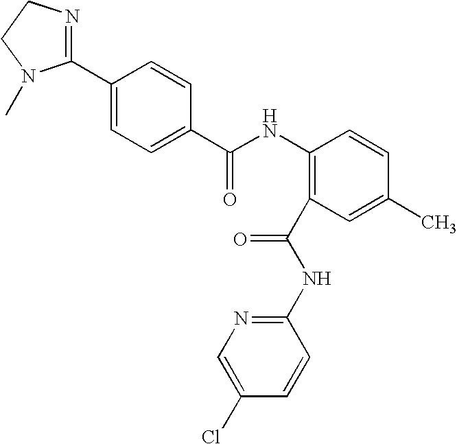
C1(C2=CC=C(C(=O)NC3=C(C(NC4=NC=C(Cl)C=C4)=O)C=C(C)C=C3)C=C2)=NCCN1C
